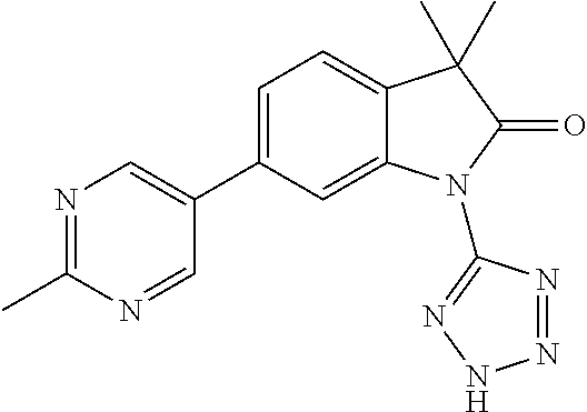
N1=C(C)N=CC(C2=CC=C3C(=C2)N(C2=NNN=N2)C(=O)C3(C)C)=C1
